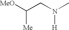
[MeO]C(CN(C)[H])[Me]
